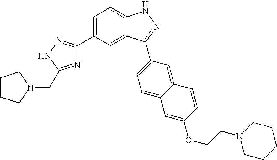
C1=C(C2=NNC(CN3CCCC3)=N2)C=C2C(=C1)NN=C2C1=CC=C2C(=C1)C=CC(OCCN1CCCCC1)=C2
